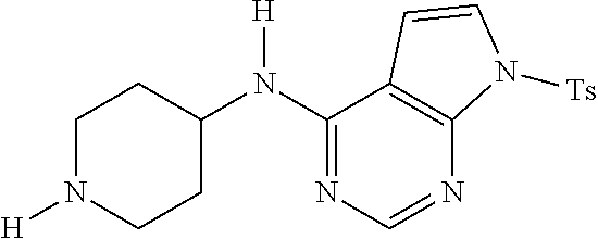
C1(N(C2CCN([H])CC2)[H])=NC=NC2=C1C=CN2[Ts]
